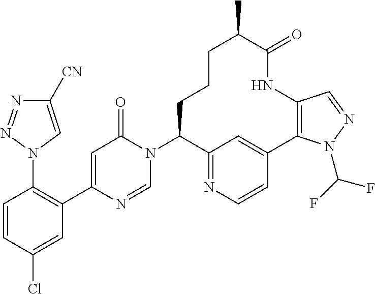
C1([CN])=CN(C2=C(C3=CC(=O)N(C4C5=NC=CC(=C5)C5=C(C=NN5C(F)F)NC(=O)C(C)CCC4)C=N3)C=C(Cl)C=C2)N=N1
